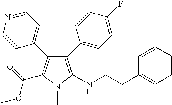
C1(C2=CC=C(F)C=C2)=C(NCCC2=CC=CC=C2)N(C)C(C(=O)OC)=C1C1=CC=NC=C1
